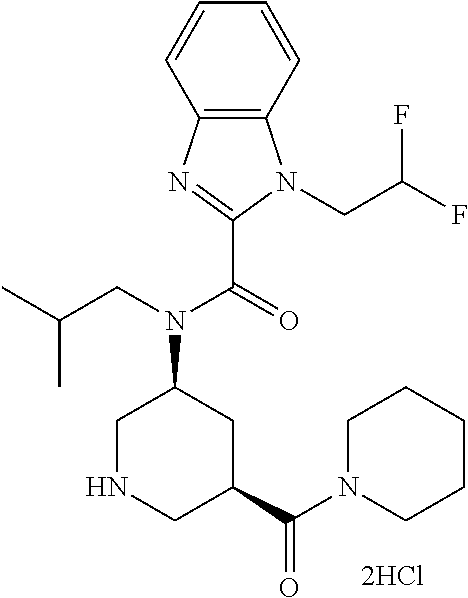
C12=C(C=CC=C1)N(CC(F)F)C(C(=O)N(CC(C)C)C1CNCC(C(N3CCCCC3)=O)C1)=N2
